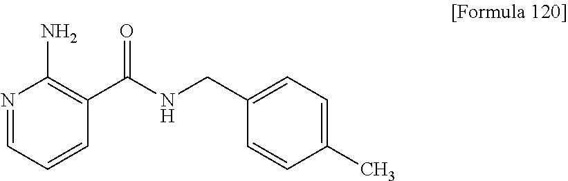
N1=CC=CC(C(NCC2=CC=C(C)C=C2)=O)=C1N
